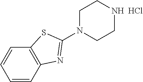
C12=C(C=CC=C1)SC(N1CCNCC1)=N2.Cl
